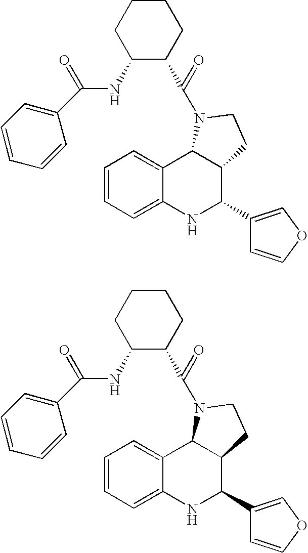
C1=CC=C2C(=C1)C1C(C(C3=COC=C3)N2)CCN1C(C1CCCCC1NC(C1=CC=CC=C1)=O)=O.C1=CC=C2C(=C1)C1C(C(C3=COC=C3)N2)CCN1C(C1CCCCC1NC(C1=CC=CC=C1)=O)=O
